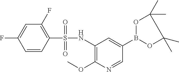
C1(NS(C2=C(F)C=C(F)C=C2)(=O)=O)=C(OC)N=CC(B2OC(C)(C)C(C)(C)O2)=C1
